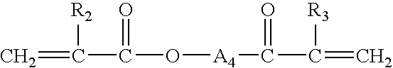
C(=C)([R2])C(=O)O[A4]C(=O)C([R3])=C
